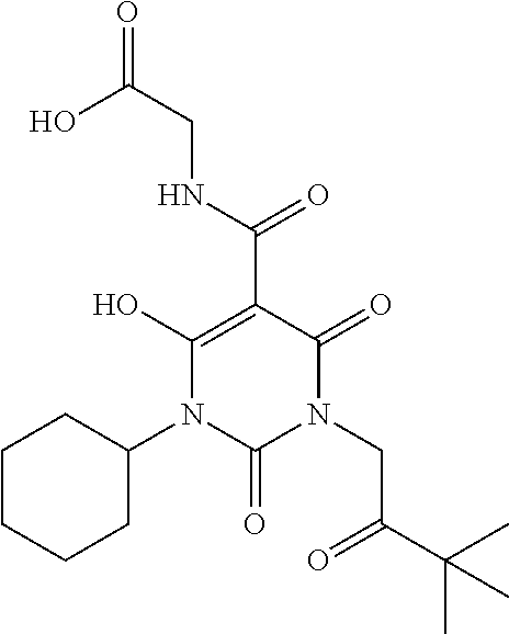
OC(CNC(C1=C(O)N(C2CCCCC2)C(=O)N(CC(=O)C(C)(C)C)C1=O)=O)=O
